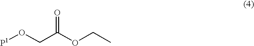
[P1]OCC(OCC)=O
